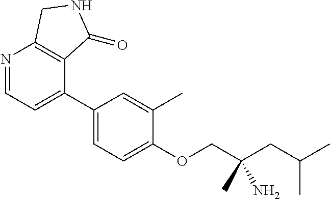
N1=CC=C(C2=CC=C(OCC(CC(C)C)(C)N)C(C)=C2)C2=C1CNC2=O
